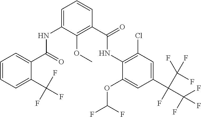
C1=CC=C(C(F)(F)F)C(C(=O)NC2=CC=CC(C(=O)NC3=C(Cl)C=C(C(C(F)(F)F)(F)C(F)(F)F)C=C3OC(F)F)=C2OC)=C1
